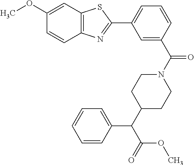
C12=C(N=C(C3=CC=CC(C(N4CCC(C(C(OC)=O)C5=CC=CC=C5)CC4)=O)=C3)S1)C=CC(OC)=C2
